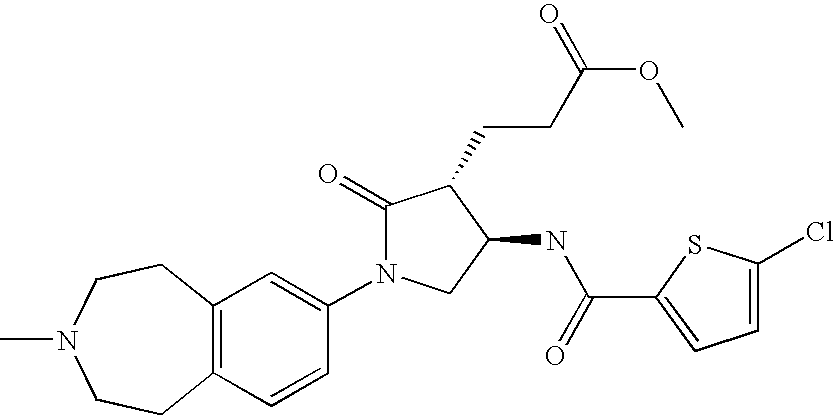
C12=C(C=CC(N3C(=O)C(CCC(OC)=O)C(NC(C4=CC=C(Cl)S4)=O)C3)=C1)CCN(C)CC2
